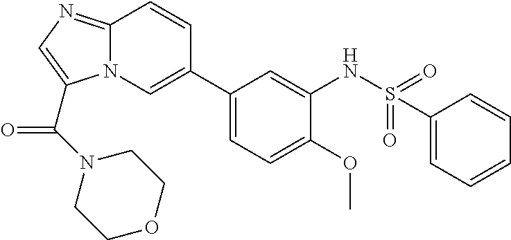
C12=NC=C(C(N3CCOCC3)=O)N1C=C(C1=CC=C(OC)C(NS(=O)(=O)C3=CC=CC=C3)=C1)C=C2
